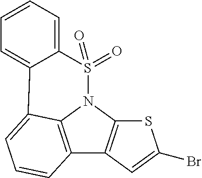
C12=C3N(C4=C1C=C(Br)S4)S(=O)(=O)C1=CC=CC=C1C3=CC=C2
